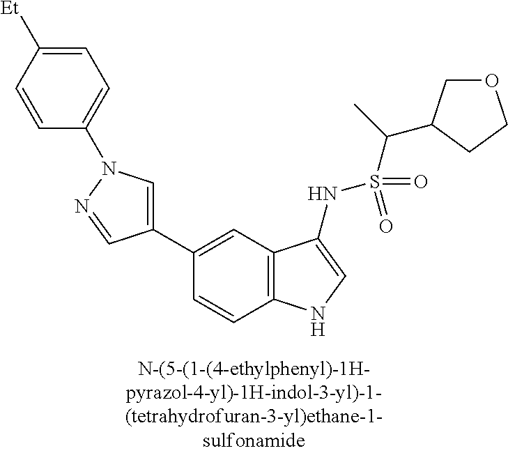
C1(C2=CN(C3=CC=C([Et])C=C3)N=C2)=CC2=C(C=C1)NC=C2NS(=O)(=O)C(C)C1COCC1
